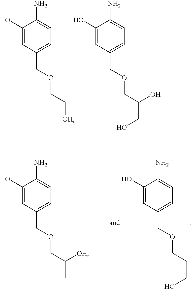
C1(O)=CC(COCC[OH])=CC=C1N.C1(O)=CC(COCC(CO)O)=CC=C1N.C1(O)=CC(COCC(C)[OH])=CC=C1N.C1(O)=CC(COCCCO)=CC=C1N
